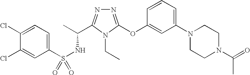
C1(S(NC(C)C2=NN=C(OC3=CC(N4CCN(C(=O)C)CC4)=CC=C3)N2CC)(=O)=O)=CC=C(Cl)C(Cl)=C1
